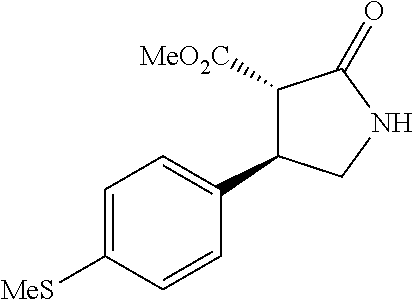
C1([MeO2C])C(C2=CC=C([MeS])C=C2)CNC1=O
